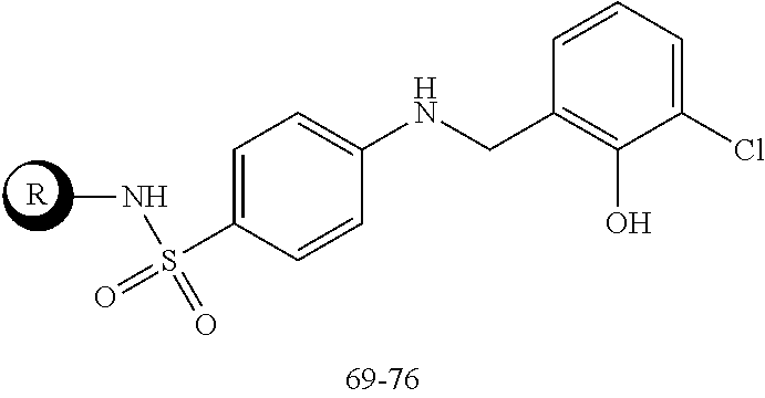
[R].C1(Cl)=CC=CC(CNC2=CC=C(S(=O)(NC)=O)C=C2)=C1O
